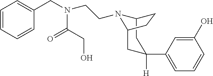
C12N(CCN(C(=O)CO)CC3=CC=CC=C3)C(CC([H])(C3=CC=CC(O)=C3)C1)CC2
